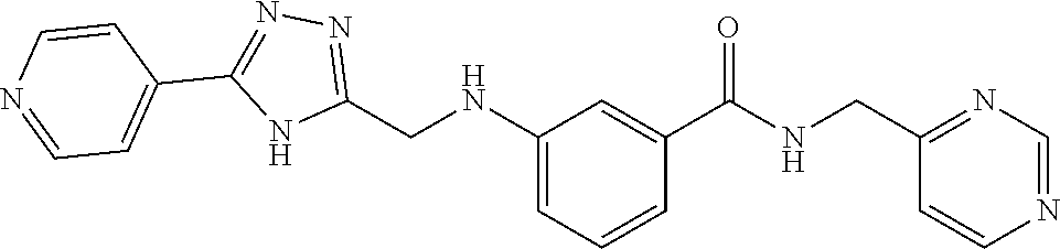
C1(CNC(C2=CC(NCC3=NN=C(C4=CC=NC=C4)N3)=CC=C2)=O)=NC=NC=C1
